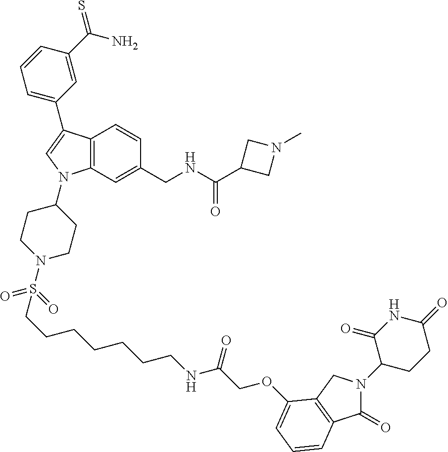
C12=C(C=C(CNC(C3CN(C)C3)=O)C=C1)N(C1CCN(S(=O)(=O)CCCCCCCNC(COC3=CC=CC4=C3CN(C3CCC(=O)NC3=O)C4=O)=O)CC1)C=C2C1=CC=CC(C(N)=S)=C1
